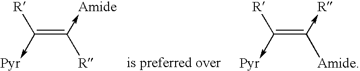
C(=C(->[Amide])[R])(->[Pyr])[R].C(=C(->[R])[Amide])(->[Pyr])[R]
